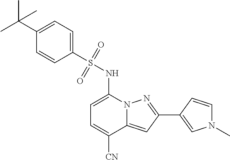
C1(C2=NN3C(=C2)C([CN])=CC=C3NS(=O)(=O)C2=CC=C(C(C)(C)C)C=C2)=CN(C)C=C1
